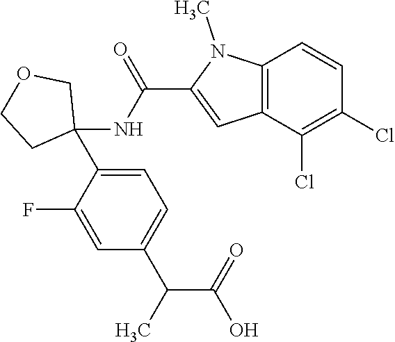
C1=C(C2(NC(C3=CC4=C(N3C)C=CC(Cl)=C4Cl)=O)COCC2)C(F)=CC(C(C(O)=O)C)=C1
